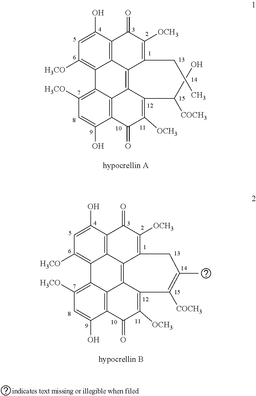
C1=C(O)C2=C3C(=C1[H3CO])C1=C([H3CO])C=C(O)C4=C1C(=C3C(CC)=C([OCH3])C2=O)C(C(O)[COCH3])=C([OCH3])C4=O.C1=C(O)C2=C3C(=C1[H3CO])C1=C([H3CO])C=C(O)C4=C1C1=C3C(=C([OCH3])C2=O)CC(C)=C([COCH3])C1=C([OCH3])C4=O
